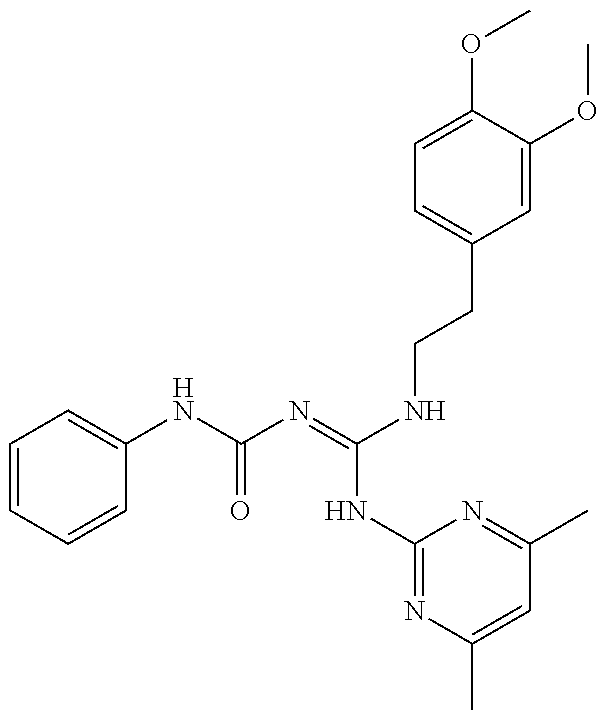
C1=CC=CC(NC(N=C(NCCC2=CC=C(OC)C(OC)=C2)NC2=NC(C)=CC(C)=N2)=O)=C1
